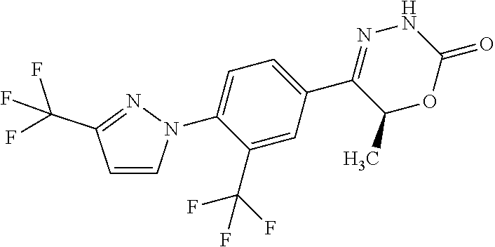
C1=C(N2C=CC(C(F)(F)F)=N2)C(C(F)(F)F)=CC(C2=NNC(=O)OC2C)=C1
